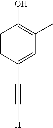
C1=CC(C#C[H])=CC(C)=C1O
